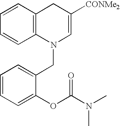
C1=CC=C(OC(N(C)C)=O)C(CN2C=C([CONMe2])CC3=C2C=CC=C3)=C1
